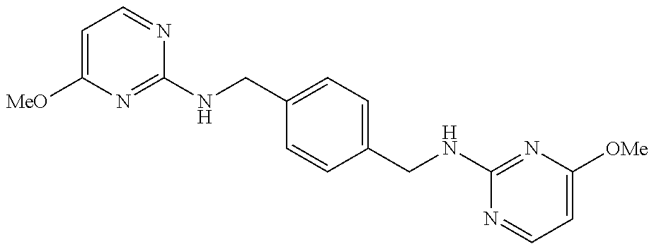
C1=C([MeO])N=C(NCC2=CC=C(CNC3=NC([OMe])=CC=N3)C=C2)N=C1
